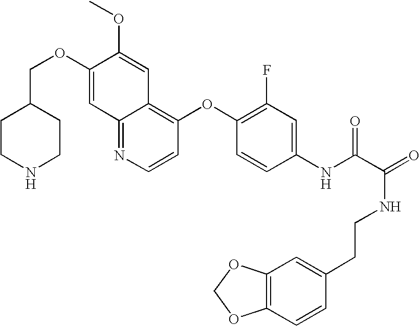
C12=NC=CC(OC3=C(F)C=C(NC(C(=O)NCCC4=CC5=C(C=C4)OCO5)=O)C=C3)=C1C=C(OC)C(OCC1CCNCC1)=C2
